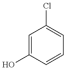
C1=C(O)C=CC=C1Cl
